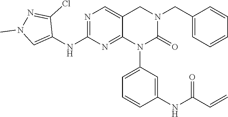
C1=CC(NC(C=C)=O)=CC(N2C(=O)N(CC3=CC=CC=C3)CC3=CN=C(NC4=CN(C)N=C4Cl)N=C23)=C1
